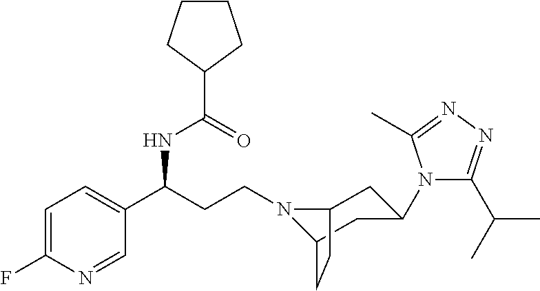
N1(CCC(C2=CC=C(F)N=C2)NC(C2CCCC2)=O)C2CC(N3C(C(C)C)=NN=C3C)CC1CC2
